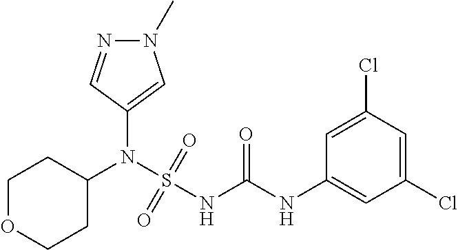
C1(N(S(NC(NC2=CC(Cl)=CC(Cl)=C2)=O)(=O)=O)C2CCOCC2)=CN(C)N=C1
